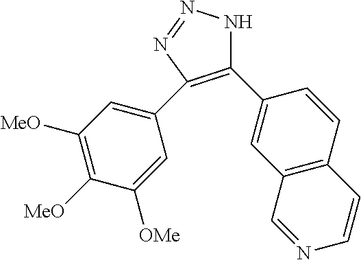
C1(C2=CC3=C(C=C2)C=CN=C3)=C(C2=CC([MeO])=C([MeO])C([OMe])=C2)N=NN1
